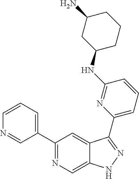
C1(C2=CC=CN=C2)=NC=C2C(=C1)C(C1=CC=CC(NC3CCCC(N)C3)=N1)=NN2
